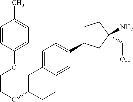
C1C(C2=CC=C3C(=C2)CCC(OCCOC2=CC=C(C)C=C2)C3)CC(N)(CO)C1
